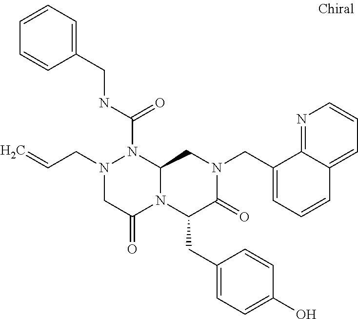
N1(CC=C)CC(=O)N2C(N1C(NCC1=CC=CC=C1)=O)CN(CC1=CC=CC3=CC=CN=C13)C(=O)C2CC1=CC=C(O)C=C1
